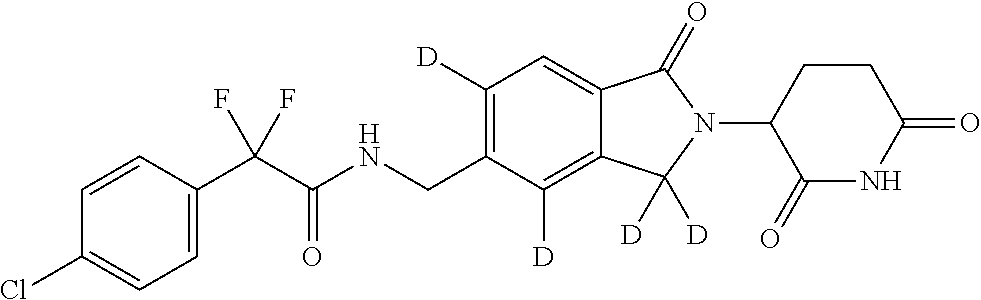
C1=CC(C(C(NCC2=C([D])C=C3C(=C2[D])C([D])([D])N(C2C(=O)NC(=O)CC2)C3=O)=O)(F)F)=CC=C1Cl
